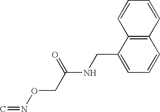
C1(CNC(CON=C)=O)=CC=CC2=C1C=CC=C2
